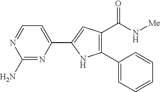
C1(N)=NC(C2=CC(C(=O)N[Me])=C(C3=CC=CC=C3)N2)=CC=N1
